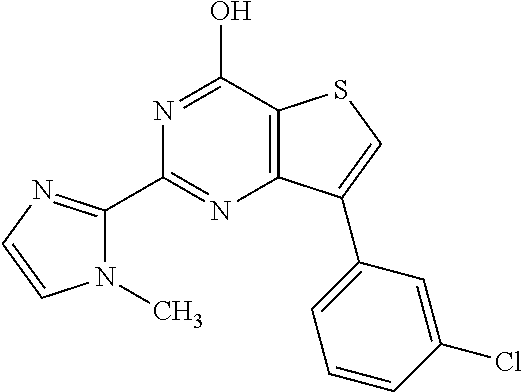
C1(C2=NC=CN2C)=NC2=C(C(O)=N1)SC=C2C1=CC=CC(Cl)=C1
